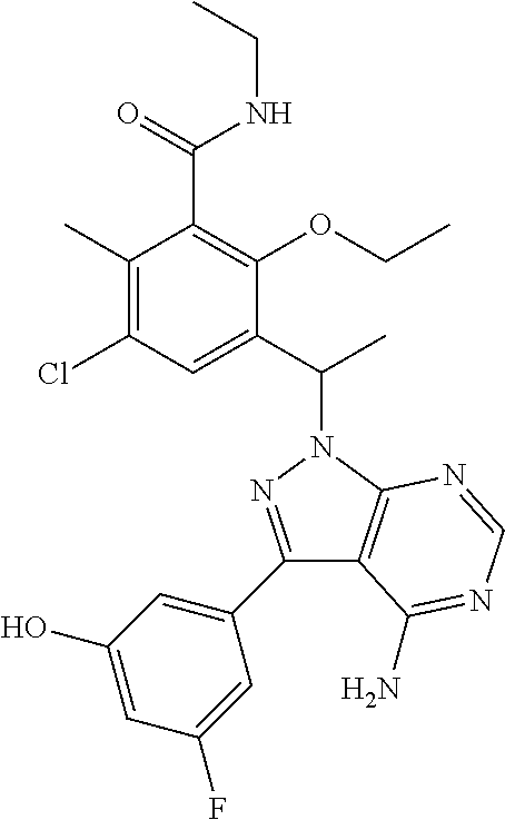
C1(C2=CC(O)=CC(F)=C2)=NN(C(C2=CC(Cl)=C(C)C(C(=O)NCC)=C2OCC)C)C2=C1C(N)=NC=N2
